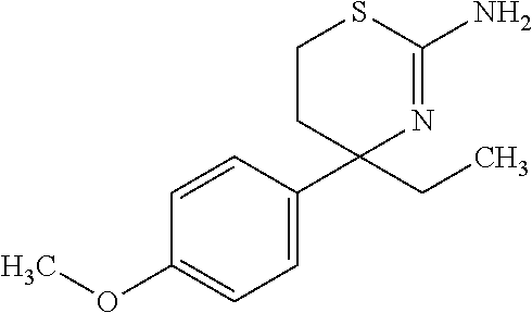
C1=CC(C2(CC)N=C(N)SCC2)=CC=C1OC
